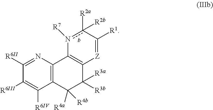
C12=C(C([R4a])([R4b])C([R3a])([R3b])C3=C1n([R7])c([R2a])([R2b])C([R1])=[Z]3)C([R6IV])=C([R6III])C([R6II])=N2
